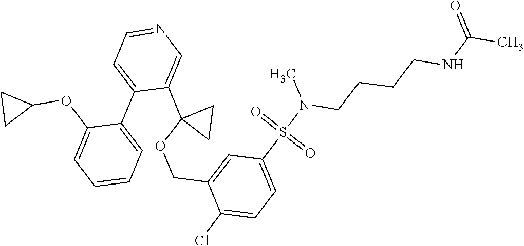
CC(NCCCCN(S(C1=CC=C(Cl)C(COC2(C3=CN=CC=C3C3=CC=CC=C3OC3CC3)CC2)=C1)(=O)=O)C)=O
